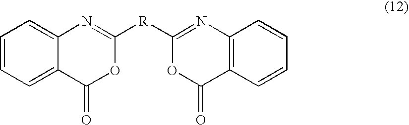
C1=CC=C2C(=C1)N=C([R]C1=NC3=C(C(=O)O1)C=CC=C3)OC2=O
